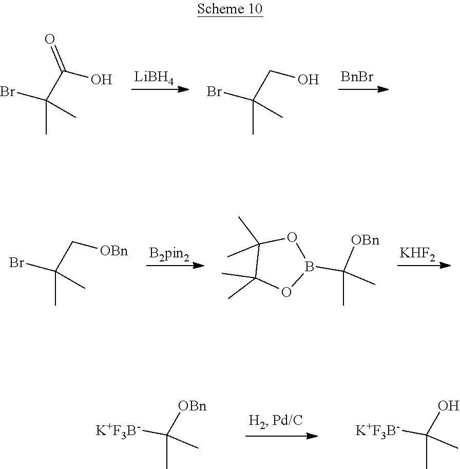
[LiBH4].[BnBr].OC(C(Br)(C)C)=O.OCC(Br)(C)C.[B2pin2].[KHF2].[OBn]CC(Br)(C)C.[OBn]C(B1OC(C)(C)C(C)(C)O1)(C)C.[OBn]C([K+F3B-])(C)C.OC([K+F3B-])(C)C
